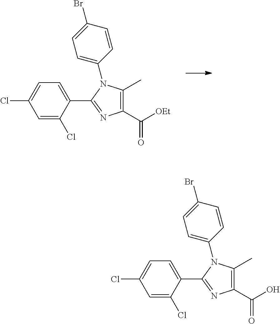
C1=C(N2C(C)=C(C([OEt])=O)N=C2C2=CC=C(Cl)C=C2Cl)C=CC(Br)=C1.C1=C(N2C(C)=C(C(O)=O)N=C2C2=CC=C(Cl)C=C2Cl)C=CC(Br)=C1
